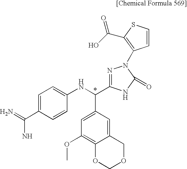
C1=C(C(=N)N)C=CC(NC(C2=CC(OC)=C3C(=C2)COCO3)C2=NN(C3=C(C(O)=O)SC=C3)C(=O)N2)=C1
